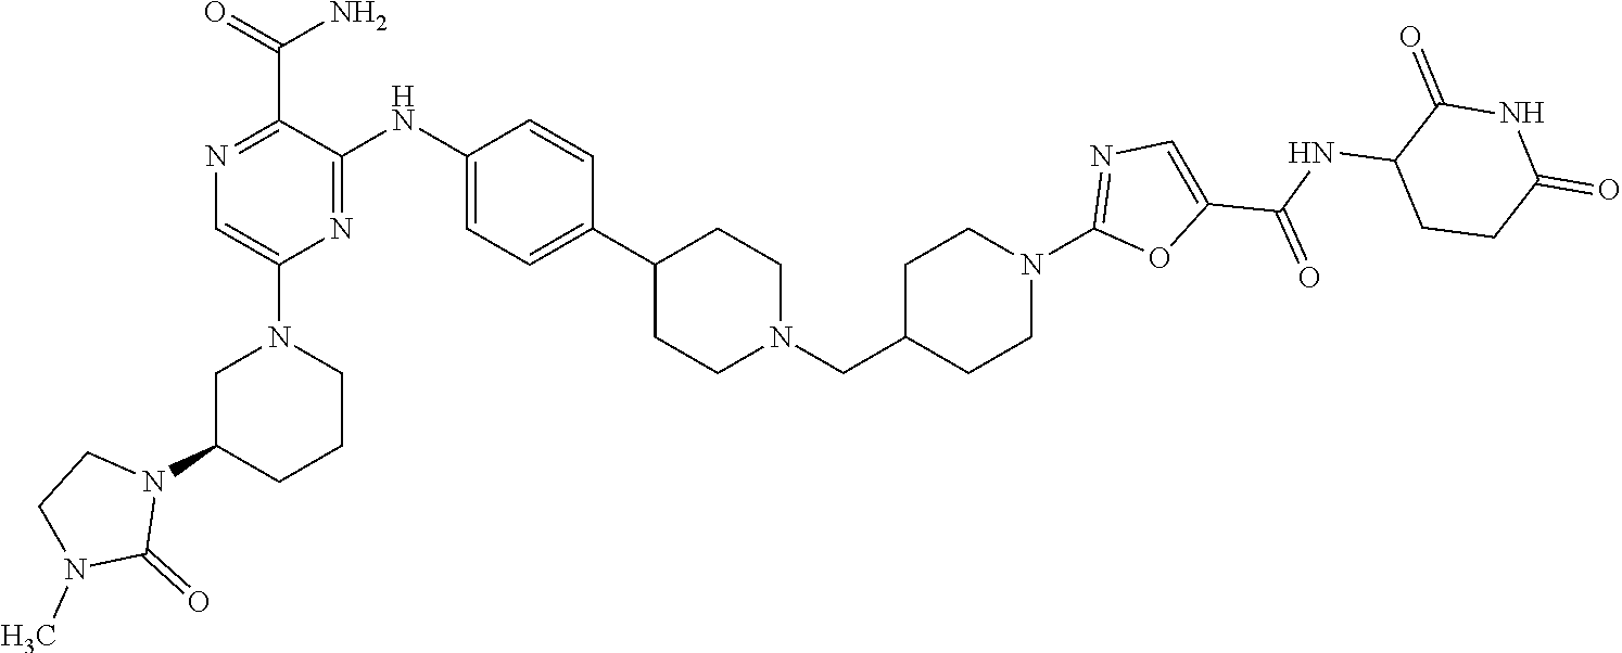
C1(N2CCN(C)C2=O)CN(C2=CN=C(C(=O)N)C(NC3=CC=C(C4CCN(CC5CCN(C6=NC=C(C(NC7CCC(=O)NC7=O)=O)O6)CC5)CC4)C=C3)=N2)CCC1
